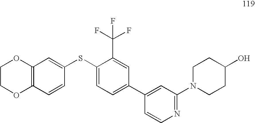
C1COC2=C(O1)C=C(SC1=CC=C(C3=CC(N4CCC(O)CC4)=NC=C3)C=C1C(F)(F)F)C=C2
